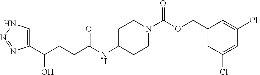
C1(C(CCC(NC2CCN(C(OCC3=CC(Cl)=CC(Cl)=C3)=O)CC2)=O)O)=CNN=N1
